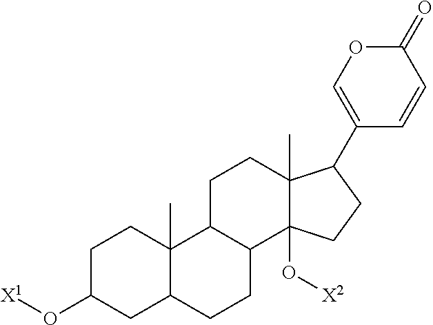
C1C(O[X1])CC2C(C)(C1)C1C(CC2)C2(O[X2])C(C)(CC1)C(C1=COC(=O)C=C1)CC2
